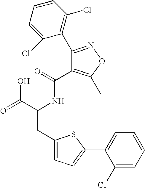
C(=O)(NC(C(=O)O)=CC1=CC=C(C2=CC=CC=C2Cl)S1)C1=C(C)ON=C1C1=C(Cl)C=CC=C1Cl
